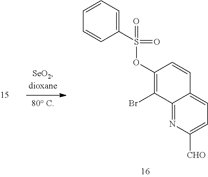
C12=NC([CHO])=CC=C1C=CC(OS(C1=CC=CC=C1)(=O)=O)=C2Br
